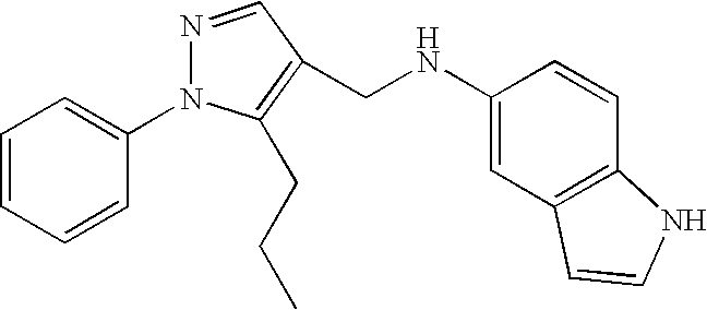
C1=CC=CC(N2N=CC(CNC3=CC4=C(C=C3)NC=C4)=C2CCC)=C1
